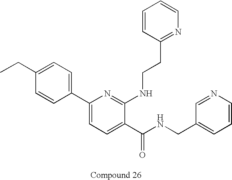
C1(C2=CC=C(CC)C=C2)=CC=C(C(NCC2=CC=CN=C2)=O)C(NCCC2=NC=CC=C2)=N1
